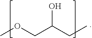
OC(CC)COC
